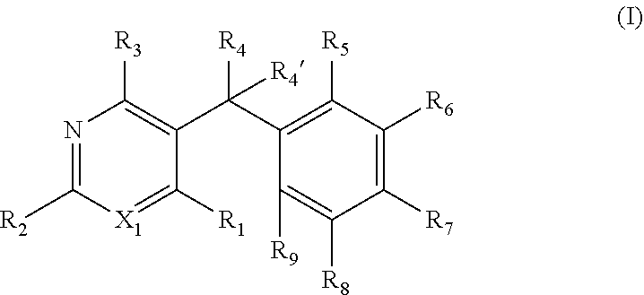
N1=C([R2])[X1]=C([R1])C(C(C2=C([R5])C([R6])=C([R7])C([R8])=C2[R9])([R4])[R4])=C1[R3]
